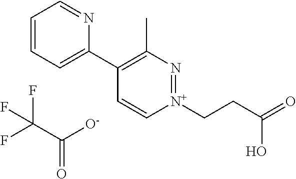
C1=CC=C(C2=C(C)N=[N+](CCC(O)=O)C=C2)N=C1.C(=O)([O-])C(F)(F)F
